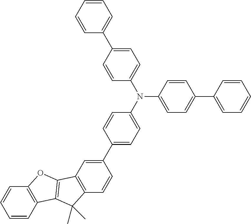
N(C1=CC=C(C2=CC=CC=C2)C=C1)(C1=CC=C(C2=CC3=C(C=C2)C(C)(C)C2=C3OC3=C2C=CC=C3)C=C1)C1=CC=C(C2=CC=CC=C2)C=C1
